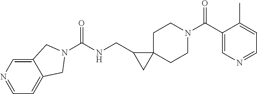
C12=CN=CC=C1CN(C(NCC1CC13CCN(C(C1=CN=CC=C1C)=O)CC3)=O)C2
